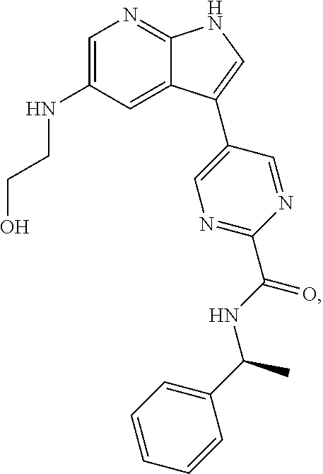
C1=C(NCCO)C=C2C(=N1)NC=C2C1=CN=C(C(=O)NC(C2=CC=CC=C2)C)N=C1
